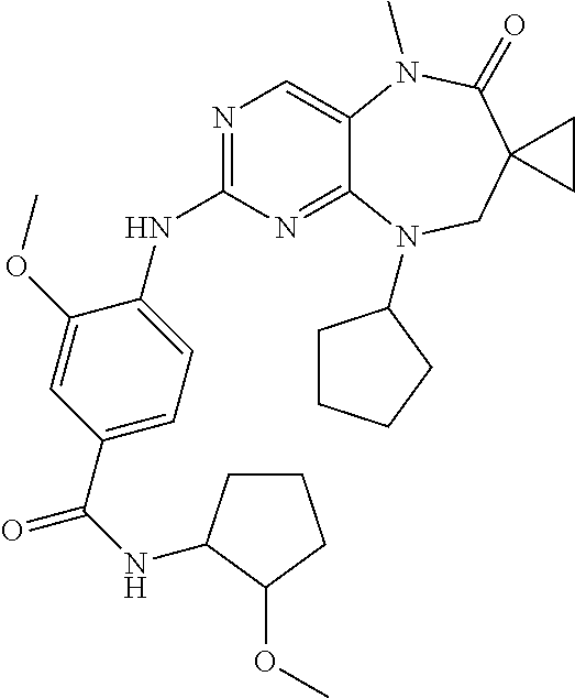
N1=C(NC2=CC=C(C(=O)NC3CCCC3OC)C=C2OC)N=C2C(=C1)N(C)C(=O)C1(CN2C2CCCC2)CC1
